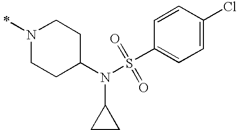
N1(C)CCC(N(S(C2=CC=C(Cl)C=C2)(=O)=O)C2CC2)CC1
